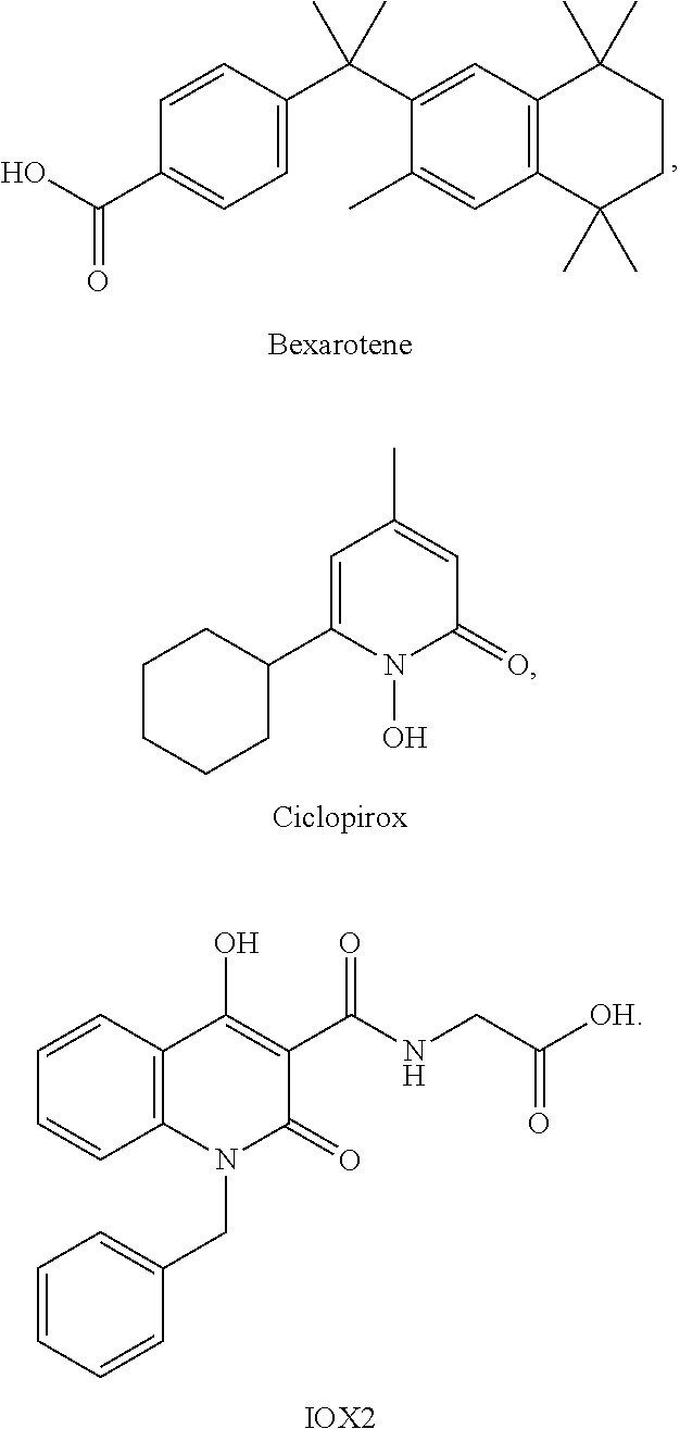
C1=C(C(C2=CC3=C(C=C2C)C(C)(C)CCC3(C)C)(C)C)C=CC(C(O)=O)=C1.C1=C(C)C=C(C2CCCCC2)N(O)C1=O.C12=C(C=CC=C1)C(O)=C(C(NCC([OH])=O)=O)C(=O)N2CC1=CC=CC=C1.[IOX2]
